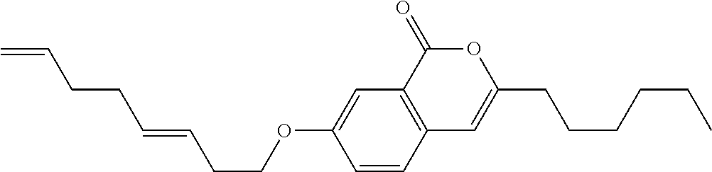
C1=CC2=C(C=C1OCCC=CCCC=C)C(=O)OC(CCCCCC)=C2
